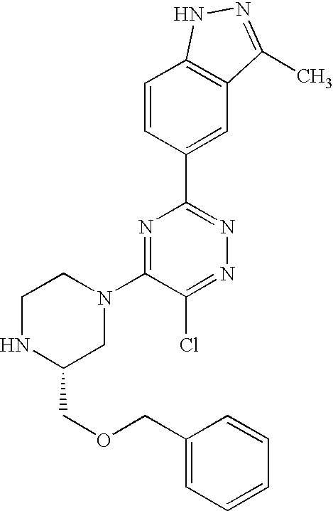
C1=CC(C2=NN=C(Cl)C(N3CCNC(COCC4=CC=CC=C4)C3)=N2)=CC2=C1NN=C2C
